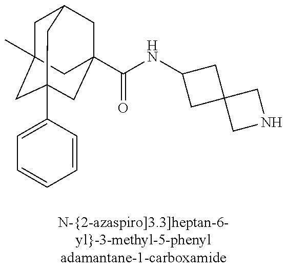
C1C2(C)CC3(C4=CC=CC=C4)CC(C(NC4CC5(C4)CNC5)=O)(CC1C3)C2
